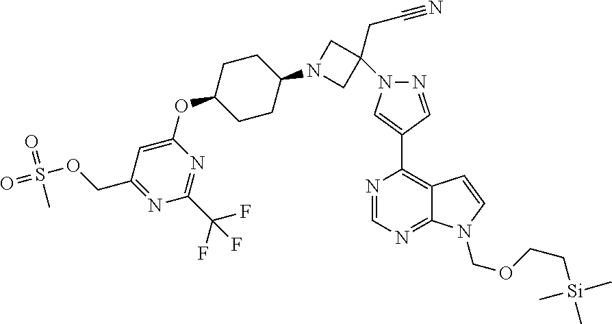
N1=CN=C2C(=C1C1=CN(C3(CC#N)CN(C4CCC(OC5=CC(COS(=O)(=O)C)=NC(C(F)(F)F)=N5)CC4)C3)N=C1)C=CN2COCC[Si](C)(C)C
